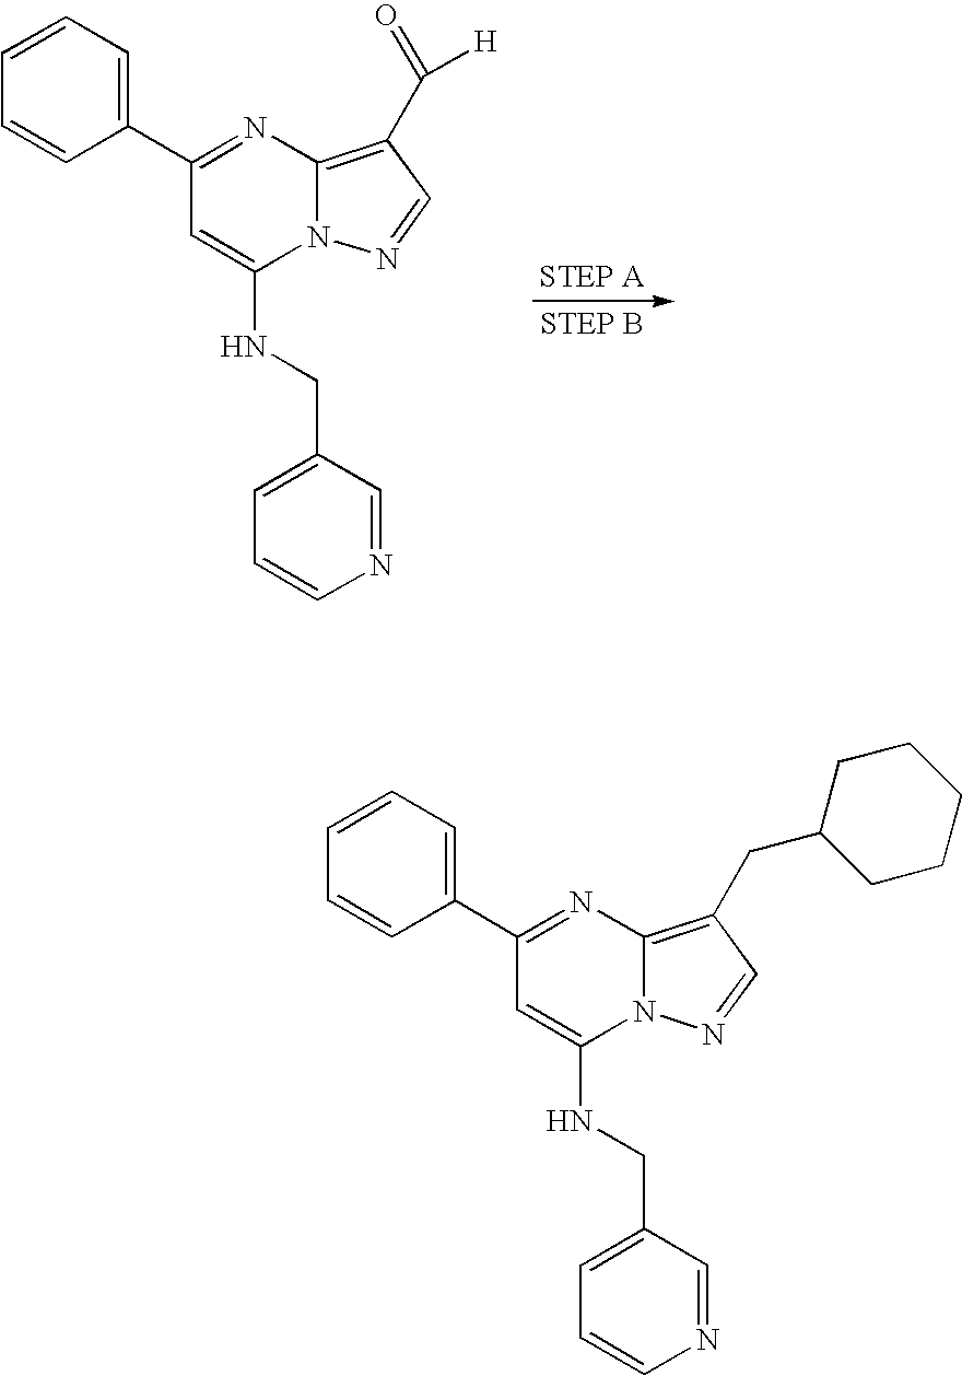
C1(C2=CC=CC=C2)=NC2=C(C(=O)[H])C=NN2C(NCC2=CC=CN=C2)=C1.C1(C2=CC=CC=C2)=NC2=C(CC3CCCCC3)C=NN2C(NCC2=CC=CN=C2)=C1
